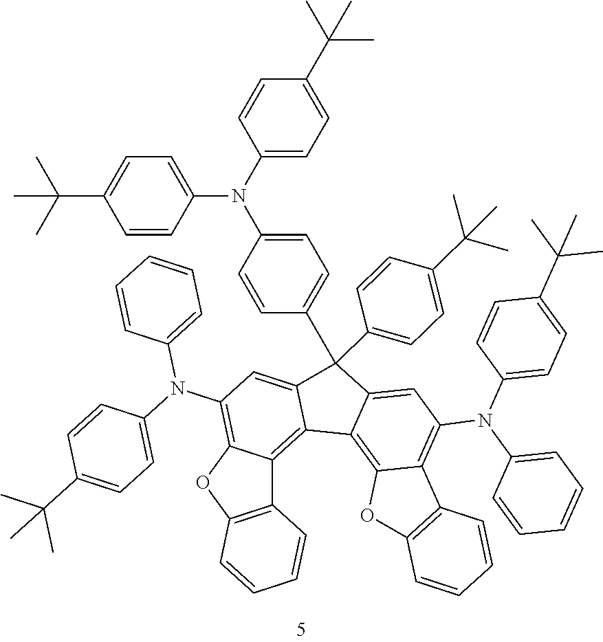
C1=CC(N(C2=C3C(=C4C5=C6C(=C(N(C7=CC=C(C(C)(C)C)C=C7)C7=CC=CC=C7)C=C5C(C5=CC=C(C(C)(C)C)C=C5)(C5=CC=C(N(C7=CC=C(C(C)(C)C)C=C7)C7=CC=C(C(C)(C)C)C=C7)C=C5)C4=C2)C2=C(C=CC=C2)O6)C2=C(O3)C=CC=C2)C2=CC=C(C(C)(C)C)C=C2)=CC=C1
